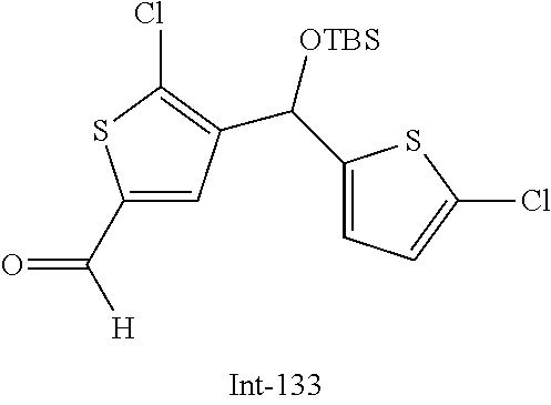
C([H])(=O)C1=CC(C(C2=CC=C(Cl)S2)[OTBS])=C(Cl)S1
